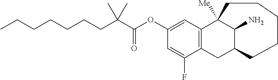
C(CCCCCC(C(OC1=CC2=C(CC3C(N)C2([Me])CCCCC3)C(F)=C1)=O)(C)C)C
